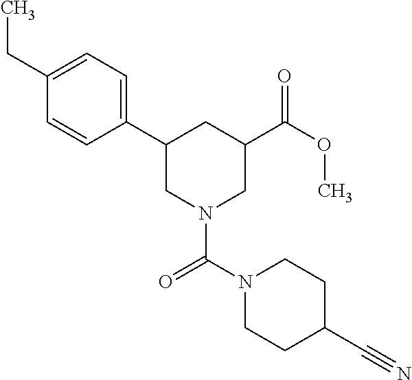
C1(C2CN(C(N3CCC(C#N)CC3)=O)CC(C(OC)=O)C2)=CC=C(CC)C=C1
